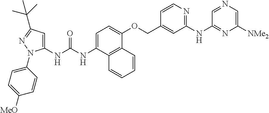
N(C1=CC=C(OCC2=CC(NC3=NC([NMe2])=CN=C3)=NC=C2)C2=C1C=CC=C2)C(=O)NC1=CC(C(C)(C)C)=NN1C1=CC=C([MeO])C=C1
